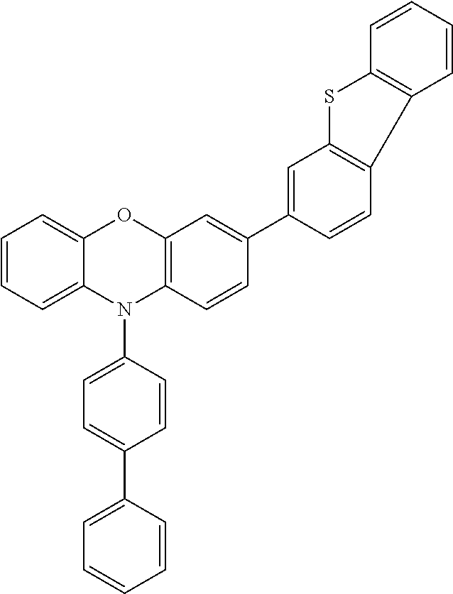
C1=CC=C2C(=C1)OC1=C(N2C2=CC=C(C3=CC=CC=C3)C=C2)C=CC(C2=CC3=C(C=C2)C2=C(S3)C=CC=C2)=C1
